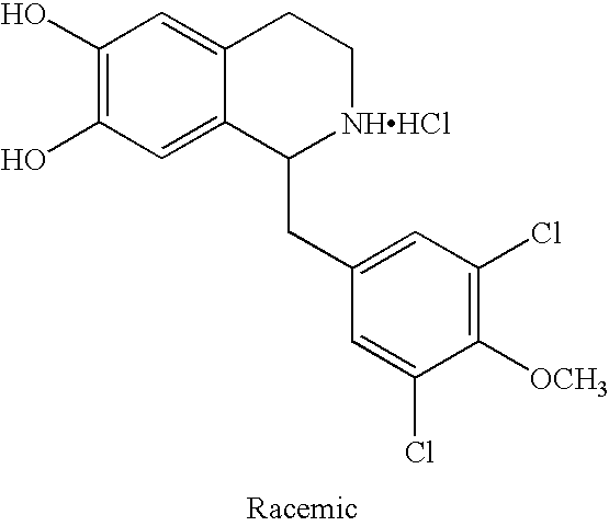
C1(O)=C(O)C=C2C(=C1)CC[NHHCl]C2CC1=CC(Cl)=C([OCH3])C(Cl)=C1
